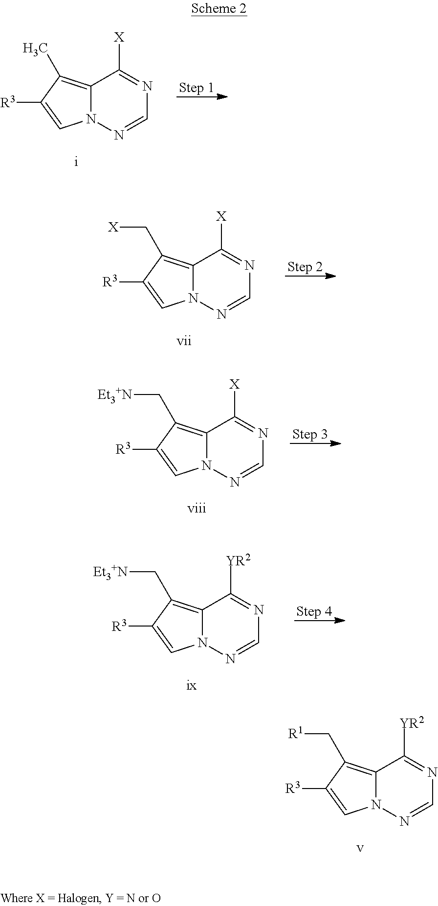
N1=CN=C([X])C2=C(C)C([R3])=CN12.N1=CN=C([X])C2=C(C[X])C([R3])=CN12.N1=CN=C([X])C2=C(C[Et3+N])C([R3])=CN12.N1=CN=C([YR2])C2=C(C[Et3+N])C([R3])=CN12.N1=CN=C([YR2])C2=C(C[R1])C([R3])=CN12
